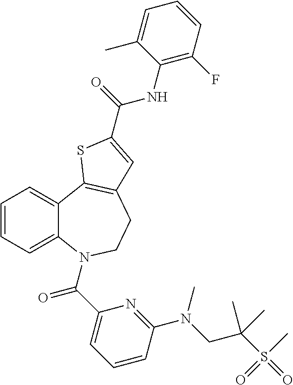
C1=CC=C2C(=C1)C1=C(CCN2C(C2=CC=CC(N(CC(S(=O)(C)=O)(C)C)C)=N2)=O)C=C(C(=O)NC2=C(F)C=CC=C2C)S1
